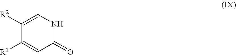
C1([R1])=CC(=O)NC=C1[R2]
